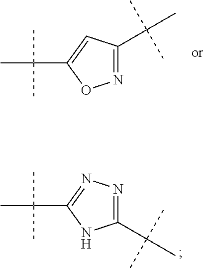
C1(C(C)(C)C)=NN=C(C(C)(C)C)N1.N1=C(C(C)(C)C)C=C(C(C)(C)C)O1
